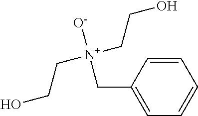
C1=C(C[N+](CCO)([O-])CCO)C=CC=C1
